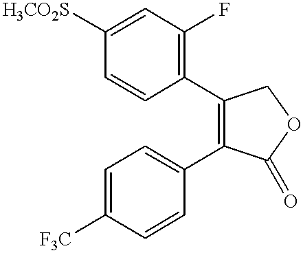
C1=CC([H3CO2S])=CC(F)=C1C1=C(C2=CC=C([F3C])C=C2)C(=O)OC1
